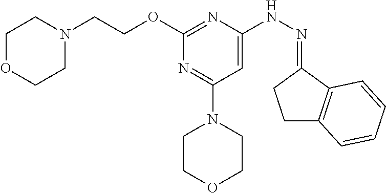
O(C1=NC(NN=C2CCC3=C2C=CC=C3)=CC(N2CCOCC2)=N1)CCN1CCOCC1
